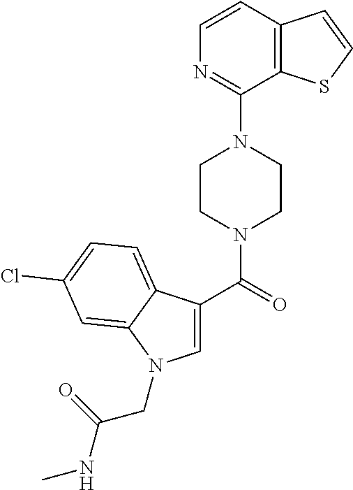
C1=C(C(=O)N2CCN(C3=NC=CC4=C3SC=C4)CC2)C2=CC=C(Cl)C=C2N1CC(NC)=O
